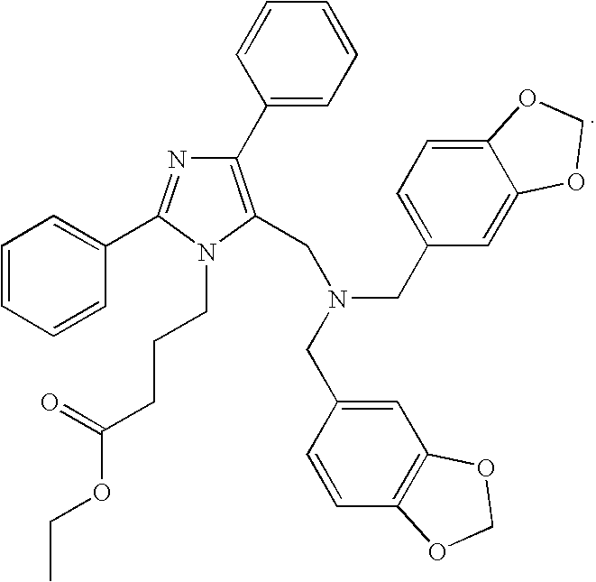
C1(C2=CC=CC=C2)=C(CN(CC2=CC=C3C(=C2)OCO3)CC2=CC3=C(C=C2)OCO3)N(CCCC(OCC)=O)C(C2=CC=CC=C2)=N1
